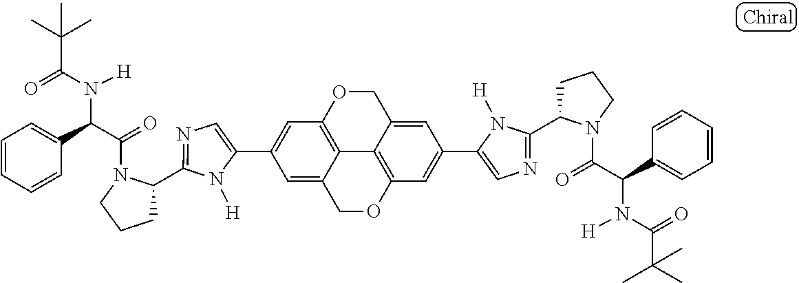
C1(C2=CC3=C4C(=C2)COC2=C4C(=CC(C4=CN=C(C5CCCN5C(=O)C(C5=CC=CC=C5)N([H])C(=O)C(C)(C)C)N4[H])=C2)CO3)=CN=C(C2CCCN2C(=O)C(C2=CC=CC=C2)N([H])C(=O)C(C)(C)C)N1[H]
